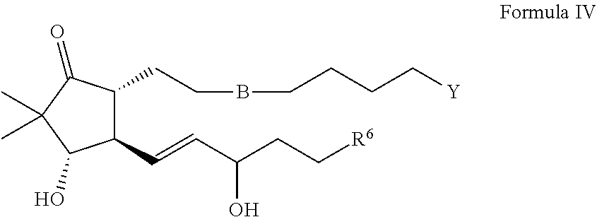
C1(C=CC(CC[R6])O)C(CCBCCCC[Y])C(=O)C(C)(C)C1O
